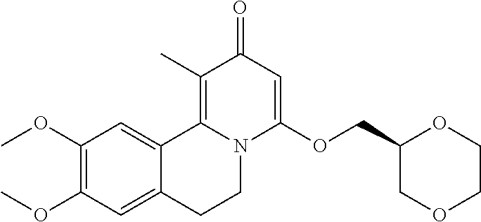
C1(OC)=C(OC)C=C2C(=C1)C1=C(C)C(=O)C=C(OCC3COCCO3)N1CC2
